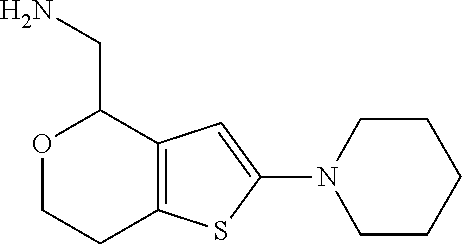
O1CCC2=C(C1CN)C=C(N1CCCCC1)S2
